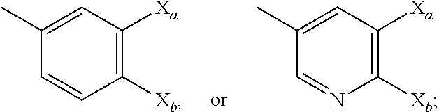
C1([Xb])=C([Xa])C=C(C)C=C1.C1([Xb])=C([Xa])C=C(C)C=N1
